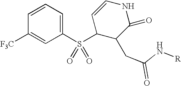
C1=CC([F3C])=CC(S(C2C(CC(N[R])=O)C(=O)NC=C2)(=O)=O)=C1
